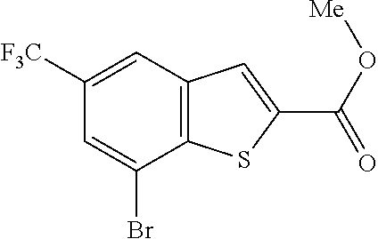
C1([F3C])=CC2=C(C(Br)=C1)SC(C(O[Me])=O)=C2
